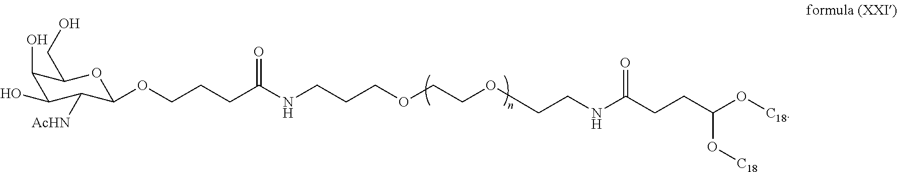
C1(O)C(O)C([AcHN])C(OCCCC(NCCCOCCOCCNC(CCC(O[C18])O[C18])=O)=O)OC1CO
